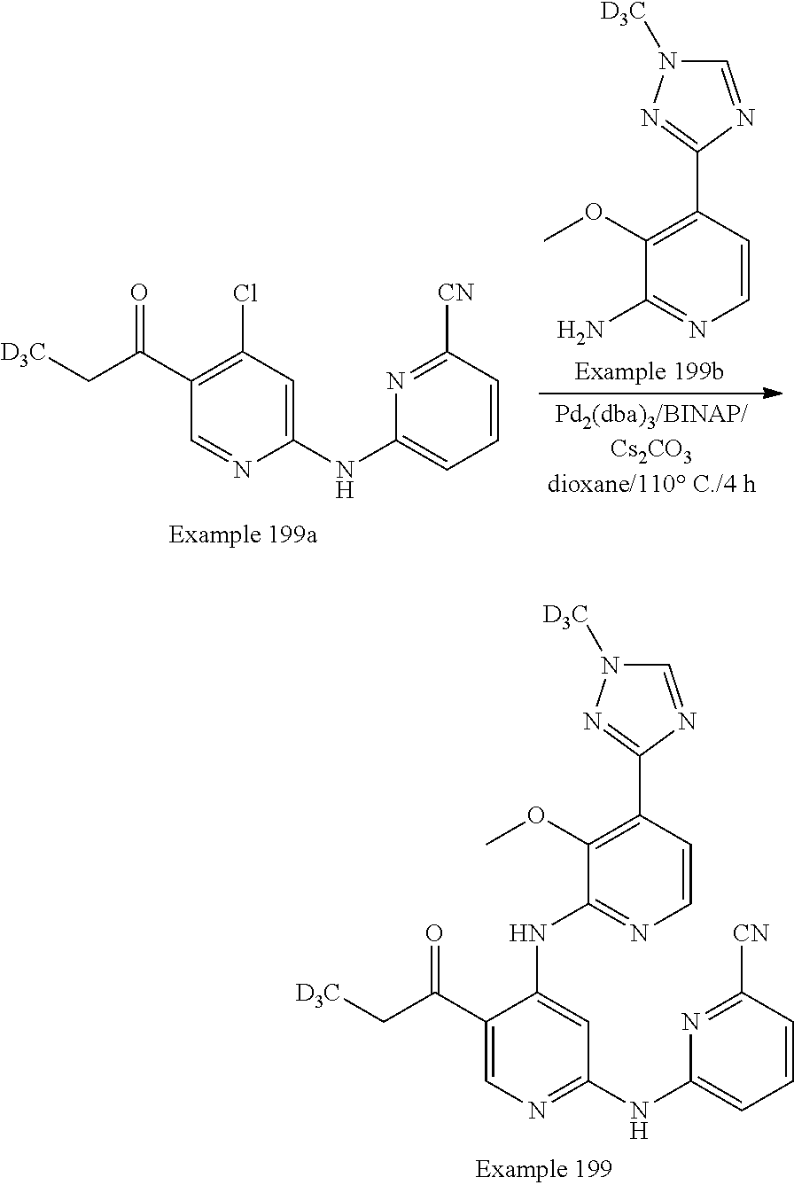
C1([CN])=NC(NC2=NC=C(C(C[D3C])=O)C(NC3=NC=CC(C4=NN([D3C])C=N4)=C3OC)=C2)=CC=C1.C1(C2=NN([D3C])C=N2)=C(OC)C(N)=NC=C1.C1(C(C[D3C])=O)=C(Cl)C=C(NC2=CC=CC([CN])=N2)N=C1
